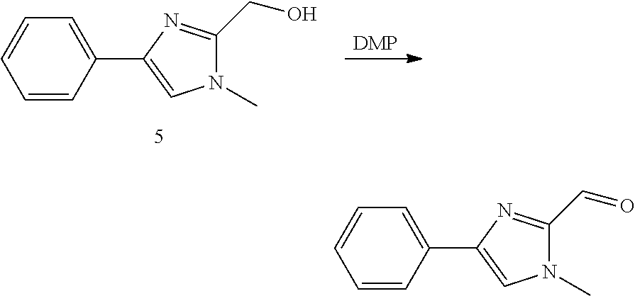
C1=CC(C2=CN(C)C(C=O)=N2)=CC=C1.C1=CC(C2=CN(C)C(CO)=N2)=CC=C1.[DMP]
